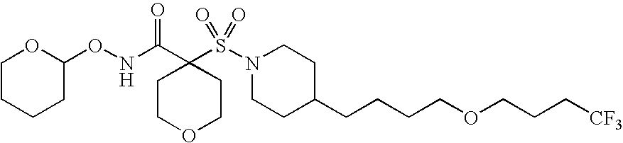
N(C(C1(S(N2CCC(CCCCOCCC[CF3])CC2)(=O)=O)CCOCC1)=O)OC1OCCCC1
